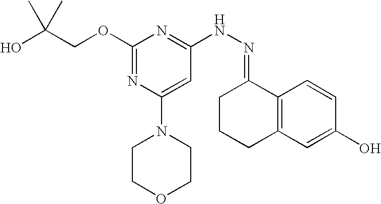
OC(COC1=NC(N2CCOCC2)=CC(NN=C2CCCC3=C2C=CC(O)=C3)=N1)(C)C
